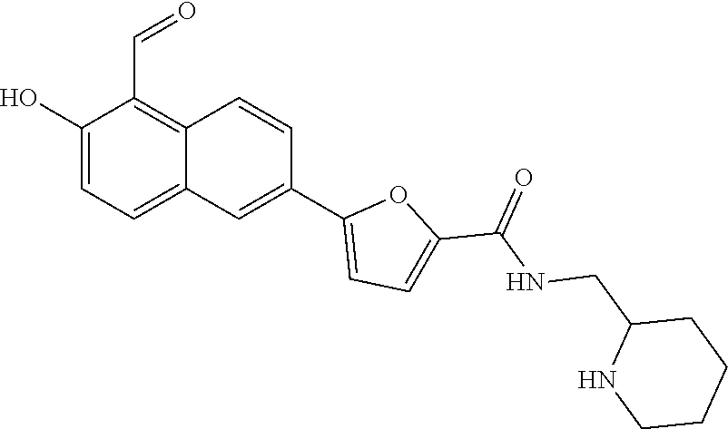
C(NCC1CCCCN1)(=O)C1=CC=C(C2=CC3=CC=C(O)C(C=O)=C3C=C2)O1
